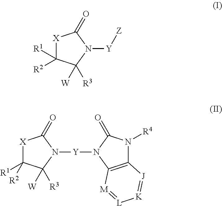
[X]1C([R1])([R2])C([W])([R3])N([Y][Z])C1=O.[X]1C([R1])([R2])C([W])([R3])N([Y]N2C3=C(N([R4])C2=O)[J]=[K][L]=[M]3)C1=O
